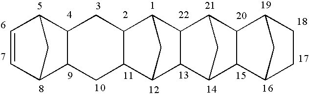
C1=CC2C3C(C1C2)CC1C2CC(C1C3)C1C3CC(C21)C1C2CCC(C2)C31
